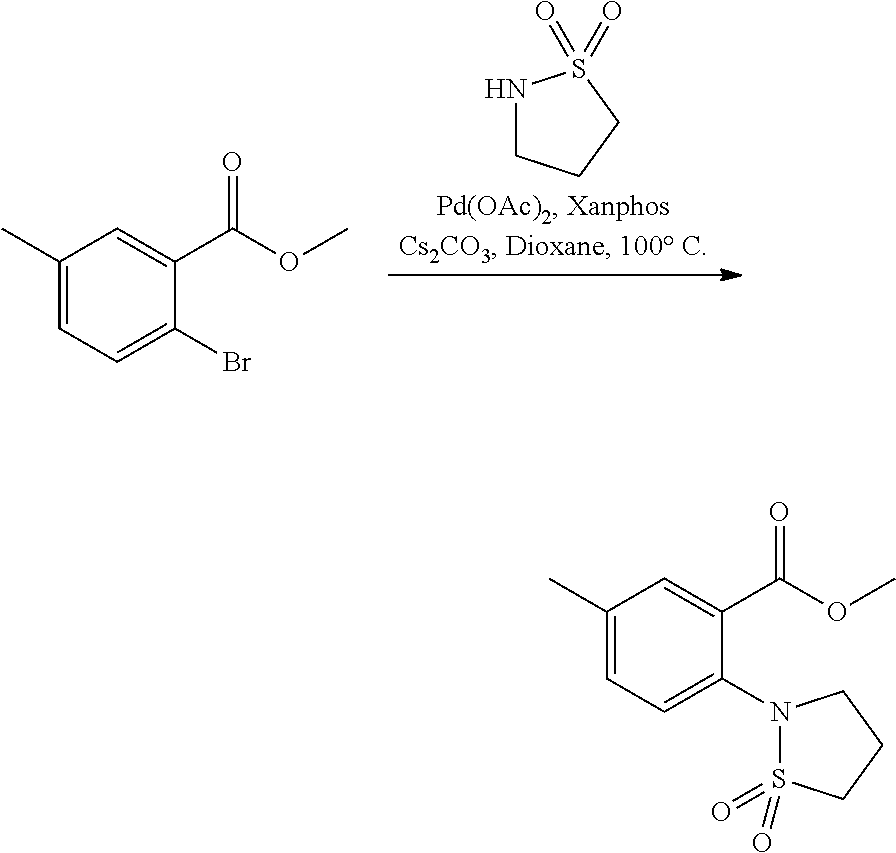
C1(C)=CC=C(Br)C(C(OC)=O)=C1.N1CCCS1(=O)=O.C1(C)=CC=C(N2S(=O)(=O)CCC2)C(C(OC)=O)=C1
